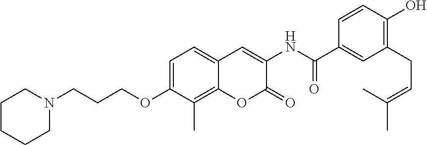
C1(C(NC2=CC3=CC=C(OCCCN4CCCCC4)C(C)=C3OC2=O)=O)=CC(CC=C(C)C)=C(O)C=C1
